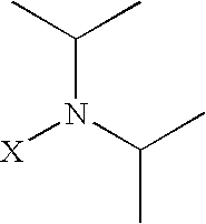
[X]N(C(C)C)C(C)C
